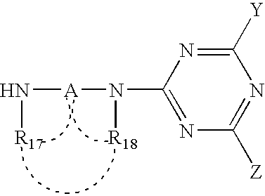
C1([Y])=NC(N([A]N[R17])[R18])=NC([Z])=N1
